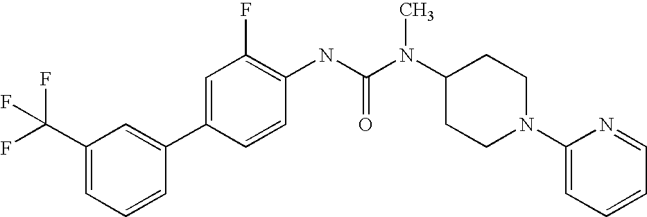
C1(C(F)(F)F)=CC=CC(C2=CC(F)=C(NC(N(C3CCN(C4=CC=CC=N4)CC3)C)=O)C=C2)=C1
